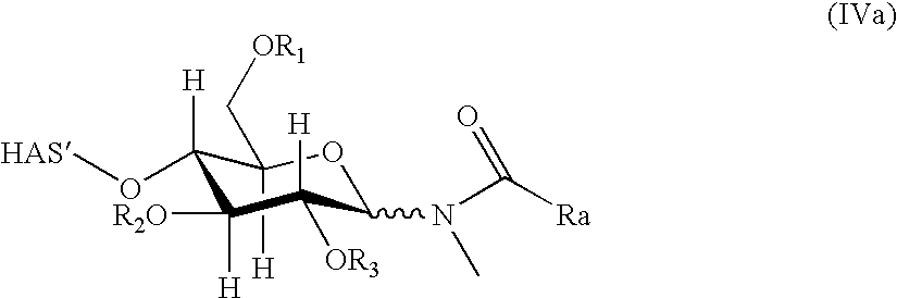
C1([H])(C[OR1])C(O[HAS])([H])C([R2O])([H])C([H])([OR3])C(N(C)C([Ra])=O)O1
